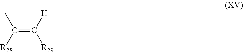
C(=C([H])[R29])(C)[R28]
